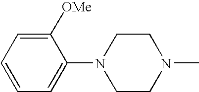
C1([OMe])=CC=CC=C1N1CCN(C)CC1
